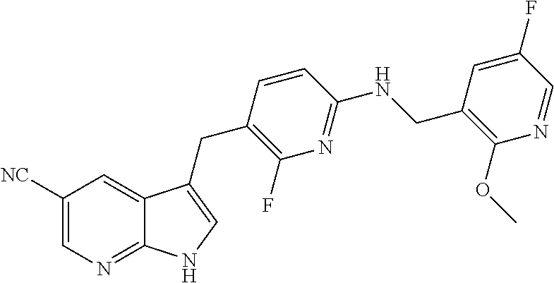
C1([NC])=CN=C2C(=C1)C(CC1=C(F)N=C(NCC3=C(OC)N=CC(F)=C3)C=C1)=CN2
